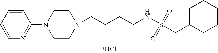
C1=CC=CC(N2CCN(CCCCNS(=O)(=O)CC3CCCCC3)CC2)=N1.[3HCl]
